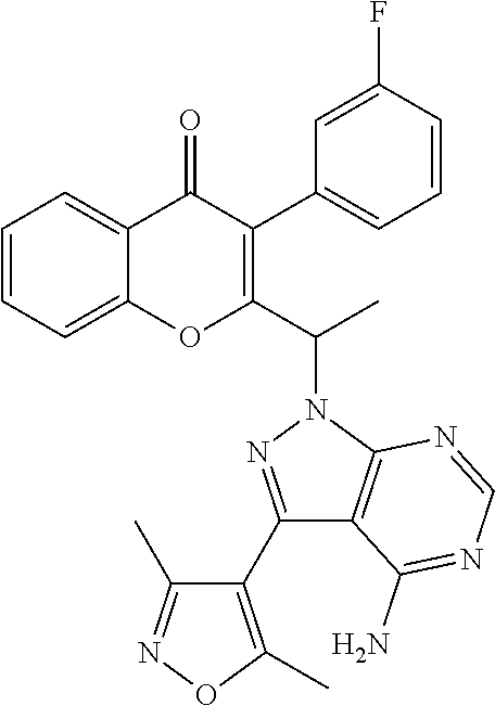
C1=CC=C2C(=C1)OC(C(N1N=C(C3=C(C)ON=C3C)C3=C1N=CN=C3N)C)=C(C1=CC=CC(F)=C1)C2=O
